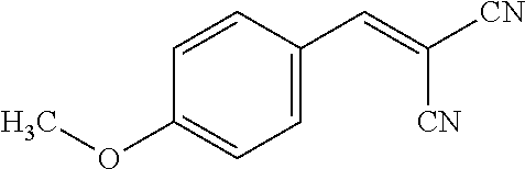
C1=C(C=C([CN])[CN])C=CC(OC)=C1
